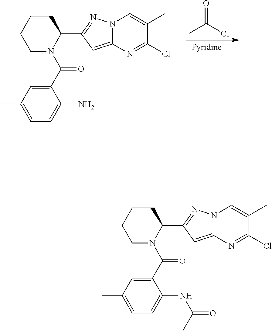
N12C(=CC(C3CCCCN3C(C3=CC(C)=CC=C3N)=O)=N1)N=C(Cl)C(C)=C2.CC(Cl)=O.N12C(=CC(C3CCCCN3C(C3=CC(C)=CC=C3NC(=O)C)=O)=N1)N=C(Cl)C(C)=C2
